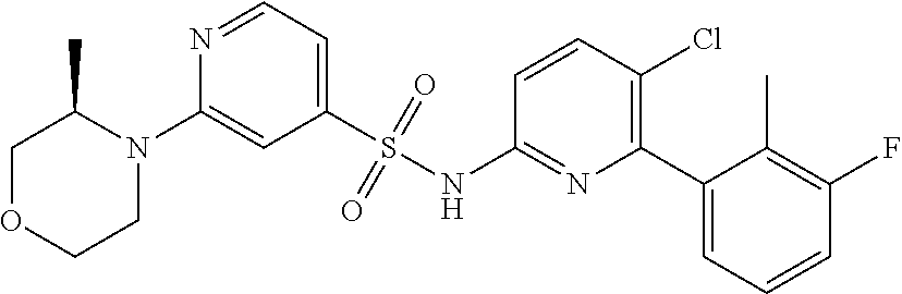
N1(C2=CC(S(NC3=NC(C4=CC=CC(F)=C4C)=C(Cl)C=C3)(=O)=O)=CC=N2)C(C)COCC1
